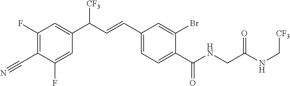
C1(F)=C(C#N)C(F)=CC(C(C=CC2=CC=C(C(NCC(NC[CF3])=O)=O)C(Br)=C2)[CF3])=C1
